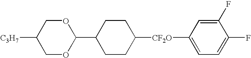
C1CC(C2OCC([C3H7])CO2)CCC1[CF2O]C1=CC=C(F)C(F)=C1
